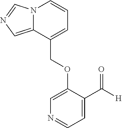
N12C(=CN=C1)C(COC1=CN=CC=C1C([H])=O)=CC=C2
